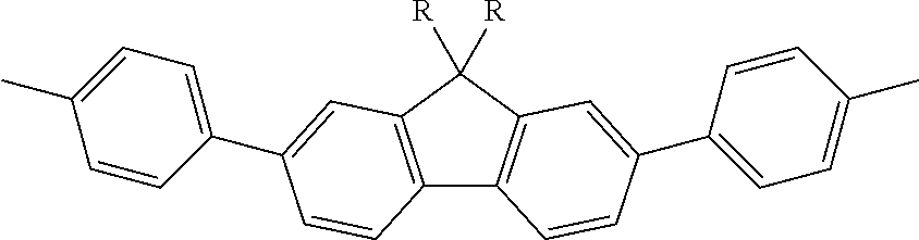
C12=C(C([R])([R])C3=C1C=CC(C1=CC=C(C)C=C1)=C3)C=C(C1=CC=C(C)C=C1)C=C2
